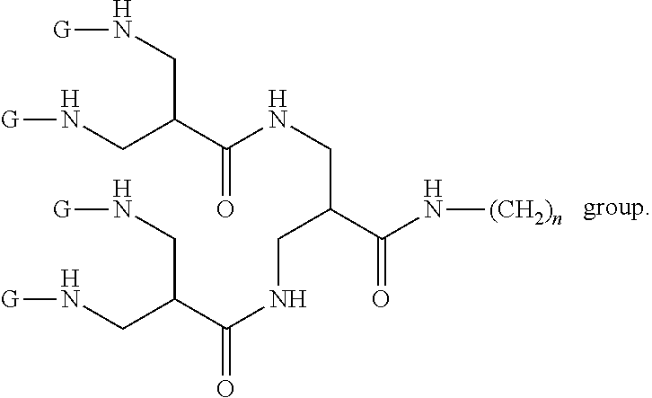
[G]NCC(CN[G])C(NCC(C(N[(CH2)n])=O)CNC(=O)C(CN[G])CN[G])=O.[group]
